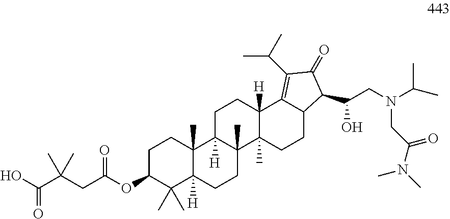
OC(C(CC(OC1C(C)(C)C2([H])C(C)(CC1)C1([H])C(C)(CC2)C2(C)C([H])(CC1)C1=C(C(C)C)C(=O)C(C(CN(CC(N(C)C)=O)C(C)C)O)C1CC2)=O)(C)C)=O
